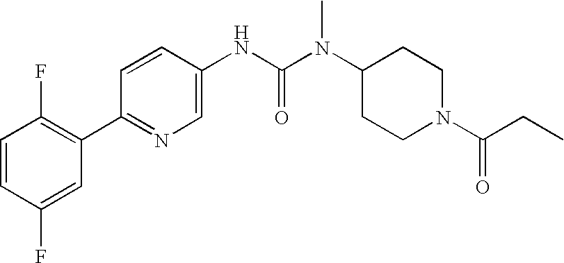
C1=CC(F)=CC(C2=NC=C(NC(N(C3CCN(C(=O)CC)CC3)C)=O)C=C2)=C1F
